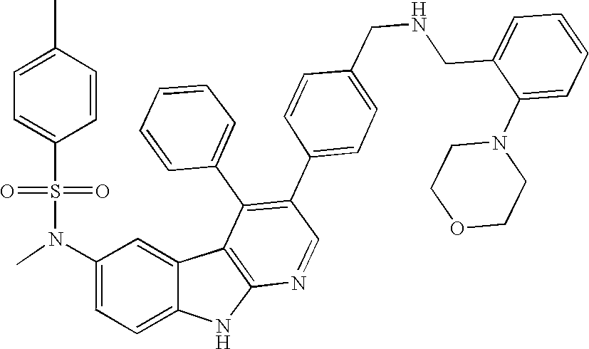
N(C1=CC=C2C(=C1)C1=C(N2)N=CC(C2=CC=C(CNCC3=CC=CC=C3N3CCOCC3)C=C2)=C1C1=CC=CC=C1)(C)S(=O)(=O)C1=CC=C(C)C=C1
